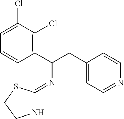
C1=CC(C(CC2=CC=NC=C2)N=C2NCCS2)=C(Cl)C(Cl)=C1
